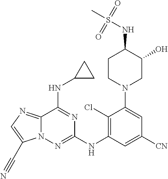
C1(Cl)=C(NC2=NN3C(=NC=C3C#N)C(NC3CC3)=N2)C=C([CN])C=C1N1CCC(NS(=O)(C)=O)C(O)C1
